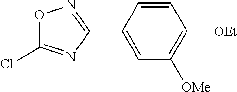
O1C(Cl)=NC(C2=CC([OMe])=C([OEt])C=C2)=N1
